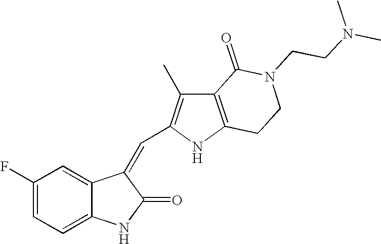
C1(F)=CC=C2C(=C1)C(=CC1=C(C)C3=C(N1)CCN(CCN(C)C)C3=O)C(=O)N2
